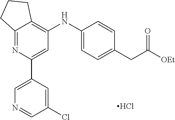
C1(NC2=C3C(=NC(C4=CN=CC(Cl)=C4)=C2)CCC3)=CC=C(CC(=O)[OEt])C=C1.Cl
